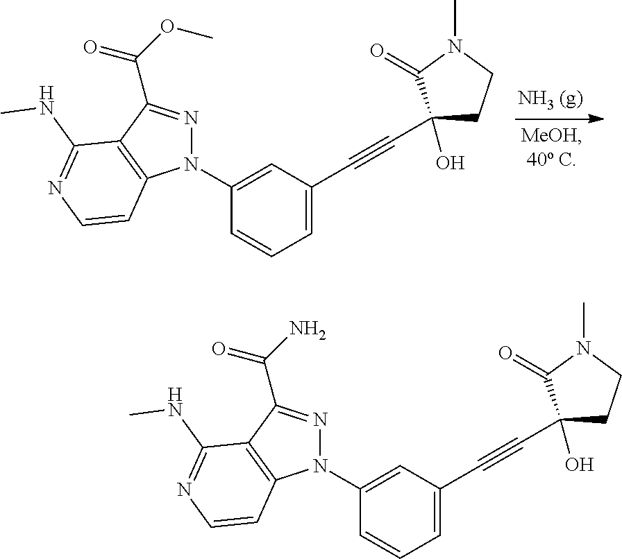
C1(N2N=C(C(OC)=O)C3=C2C=CN=C3NC)=CC(C#CC2(O)CCN(C)C2=O)=CC=C1.C1(N2N=C(C(N)=O)C3=C2C=CN=C3NC)=CC(C#CC2(O)CCN(C)C2=O)=CC=C1
